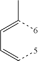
[6]C(=CC=C[5])C
